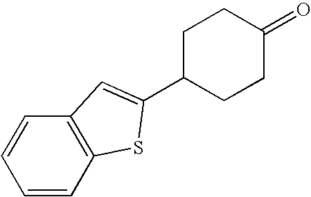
C1=CC2=C(C=C1)C=C(C1CCC(=O)CC1)S2
